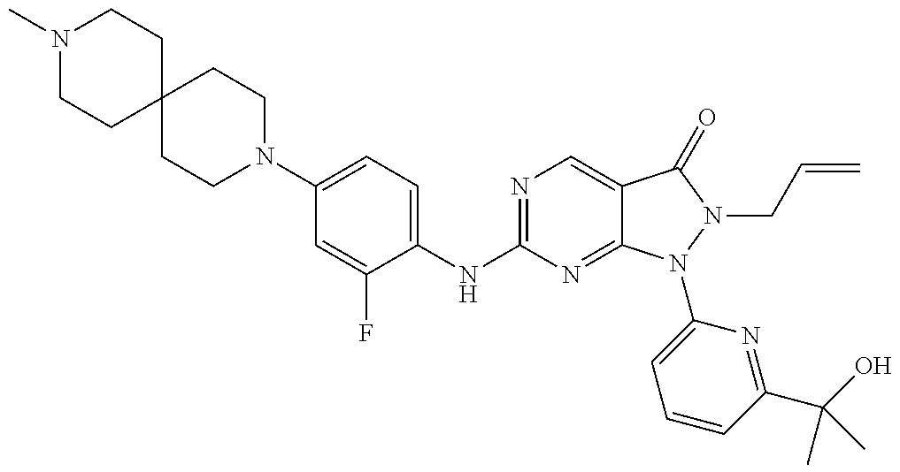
N1(C)CCC2(CC1)CCN(C1=CC=C(NC3=NC=C4C(=N3)N(C3=CC=CC(C(O)(C)C)=N3)N(CC=C)C4=O)C(F)=C1)CC2
